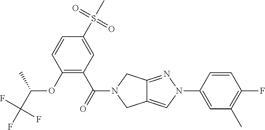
C1(S(C)(=O)=O)=CC(C(=O)N2CC3=CN(C4=CC(C)=C(F)C=C4)N=C3C2)=C(OC(C(F)(F)F)C)C=C1
